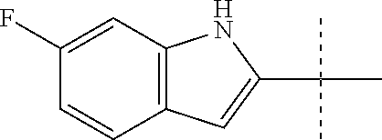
C1(F)=CC2=C(C=C1)C=C(C(C)(C)C)N2
